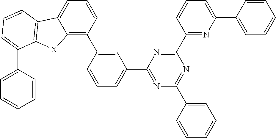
C1(C2=CC(C3=NC(C4=CC=CC=C4)=NC(C4=NC(C5=CC=CC=C5)=CC=C4)=N3)=CC=C2)=C2C(=CC=C1)C1=C([X]2)C(C2=CC=CC=C2)=CC=C1
